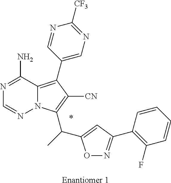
C12=C(C3=CN=C([CF3])N=C3)C([CN])=C(C(C3=CC(C4=C(F)C=CC=C4)=NO3)C)N1N=CN=C2N.*.[Enantiomer 1]
